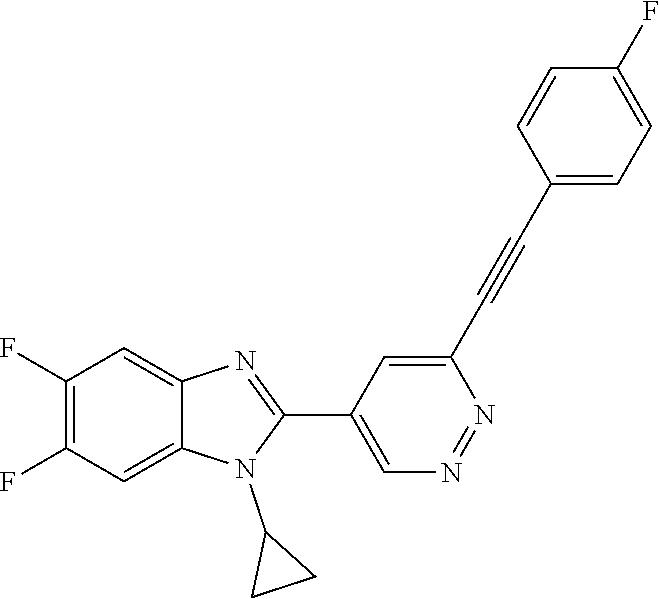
C1(F)=C(F)C=C2C(=C1)N=C(C1=CN=NC(C#CC3=CC=C(F)C=C3)=C1)N2C1CC1
